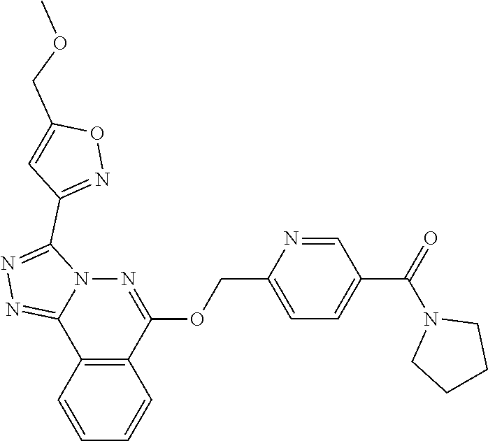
N1=C2N(C(C3=NOC(COC)=C3)=N1)N=C(OCC1=CC=C(C(N3CCCC3)=O)C=N1)C1=C2C=CC=C1
